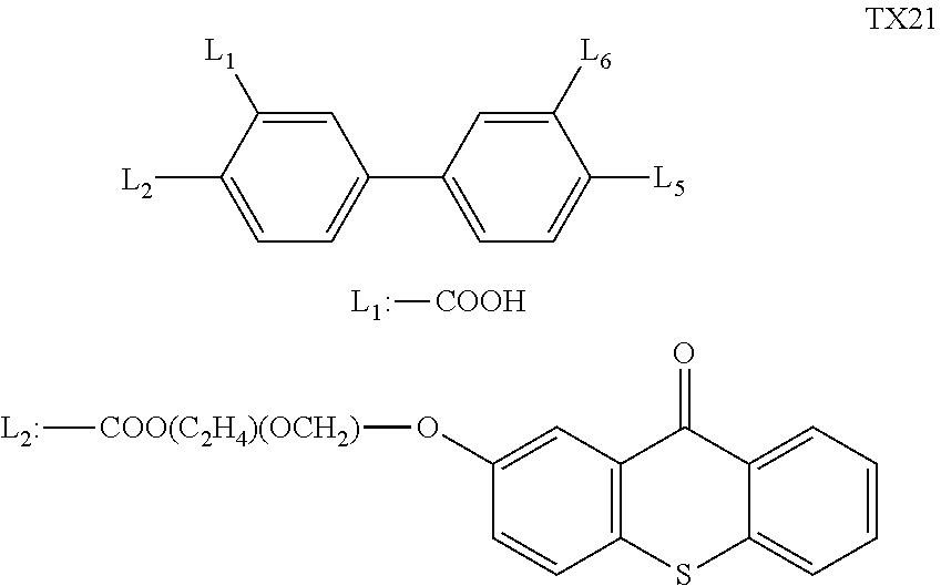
[L2]C1=CC=C(C2=CC=C([L5])C([L6])=C2)C=C1[L1].[COOH][L1:].C1(O[COO(C2H4)(OCH2)][L2:])=CC2=C(C=C1)SC1=CC=CC=C1C2=O
